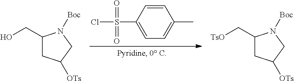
S(C1=CC=C(C)C=C1)(Cl)(=O)=O.C1(CO)CC([OTs])CN1[Boc].C1(C[OTs])CC([OTs])CN1[Boc]
